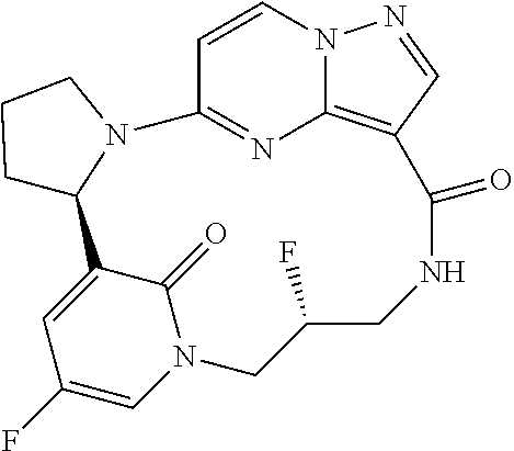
C1=CN2C3=C(C=N2)C(=O)NCC(F)CN2C(=O)C(=CC(F)=C2)C2CCCN2C1=N3
